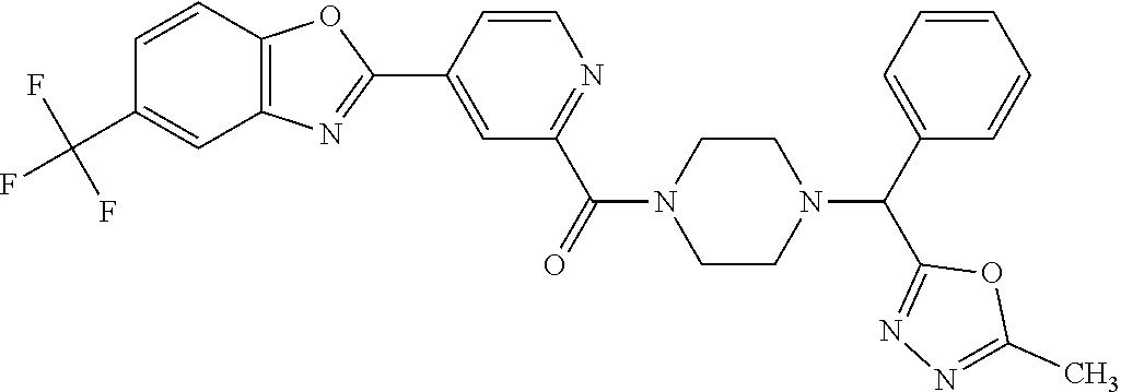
C1=C(C2=NC3=C(O2)C=CC(C(F)(F)F)=C3)C=CN=C1C(=O)N1CCN(C(C2=CC=CC=C2)C2=NN=C(C)O2)CC1
